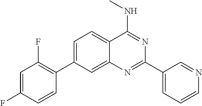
C1=C(C2=C(F)C=C(F)C=C2)C=C2C(=C1)C(NC)=NC(C1=CC=CN=C1)=N2
